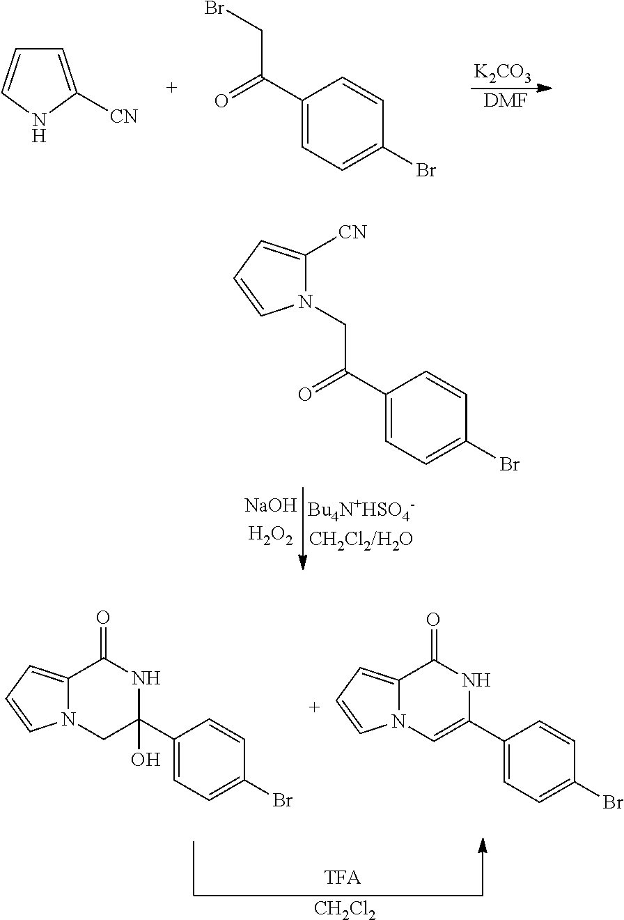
C1=C([CN])NC=C1.C1(C(=O)CBr)=CC=C(Br)C=C1.[K2CO3].[DMF].C1(C(=O)CN2C([CN])=CC=C2)=CC=C(Br)C=C1.C12=CC=CN1CC(C1=CC=C(Br)C=C1)(O)NC2=O.C12=C[C+]=CN1C=C(C1=CC=C(Br)C=C1)NC2=O.[CH2Cl2]
